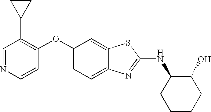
N1=CC(C2CC2)=C(OC2=CC=C3C(=C2)SC(NC2CCCCC2O)=N3)C=C1
